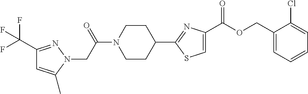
C1(C(F)(F)F)=NN(CC(N2CCC(C3=NC(C(OCC4=CC=CC=C4Cl)=O)=CS3)CC2)=O)C(C)=C1
